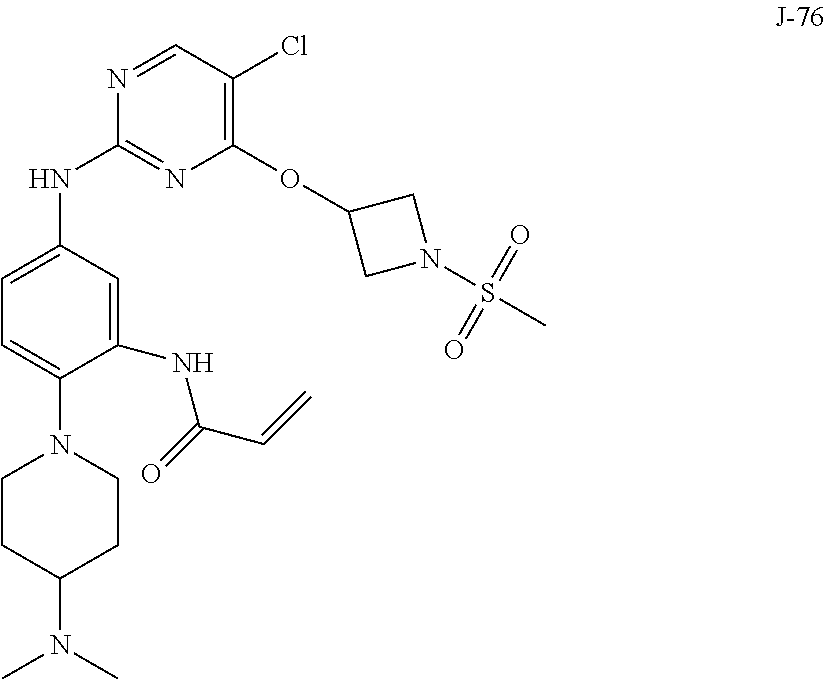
C1CC(N(C)C)CCN1C1=CC=C(NC2=NC(OC3CN(S(C)(=O)=O)C3)=C(Cl)C=N2)C=C1NC(C=C)=O
